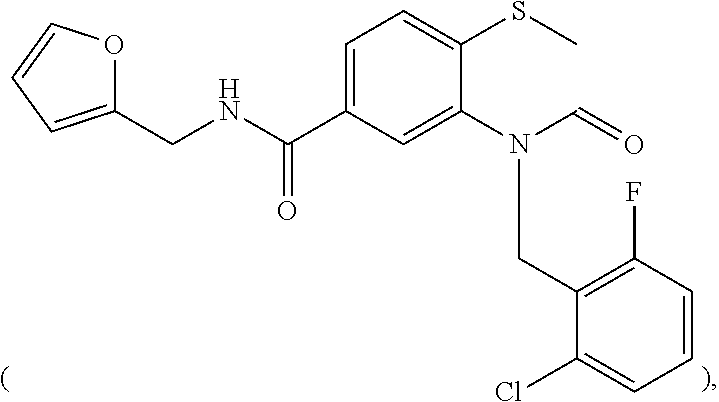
C1(CNC(=O)C2=CC=C(SC)C(N(CC3=C(F)C=CC=C3Cl)C=O)=C2)=CC=CO1
